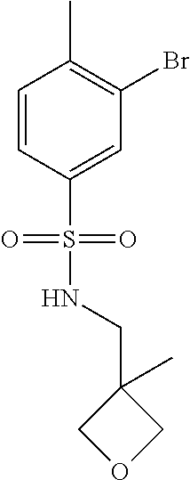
BrC1=C(C)C=CC(S(=O)(=O)NCC2(C)COC2)=C1
